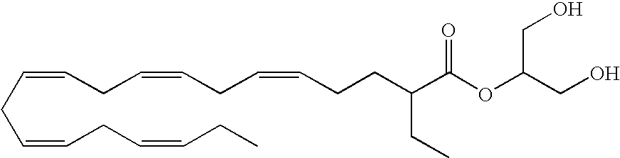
C(=CCC=CCC=CCC)CC=CCC=CCCC(C(OC(CO)CO)=O)CC
